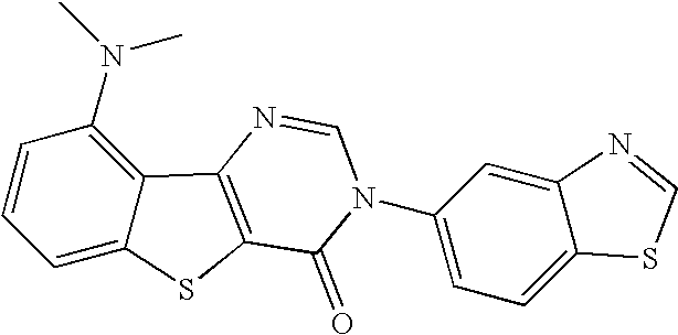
C1=CC(N(C)C)=C2C(=C1)SC1=C2N=CN(C2=CC=C3C(=C2)N=CS3)C1=O
